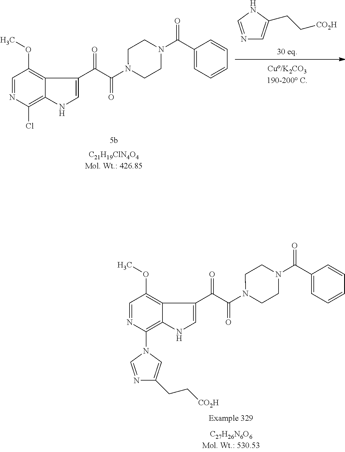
C1=NC(Cl)=C2C(=C1OC)C(C(=O)C(=O)N1CCN(C(=O)C3=CC=CC=C3)CC1)=CN2.N1=CNC(CC[CO2H])=C1.C1=NC(N2C=NC(CC[CO2H])=C2)=C2C(=C1OC)C(C(=O)C(=O)N1CCN(C(=O)C3=CC=CC=C3)CC1)=CN2
